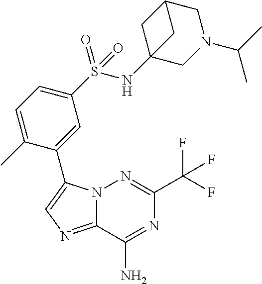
N12C(=NC=C1C1=CC(S(NC34CC(CN(C(C)C)C3)C4)(=O)=O)=CC=C1C)C(N)=NC(C(F)(F)F)=N2
